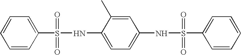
C1=CC(S(NC2=CC=C(NS(C3=CC=CC=C3)(=O)=O)C=C2C)(=O)=O)=CC=C1
